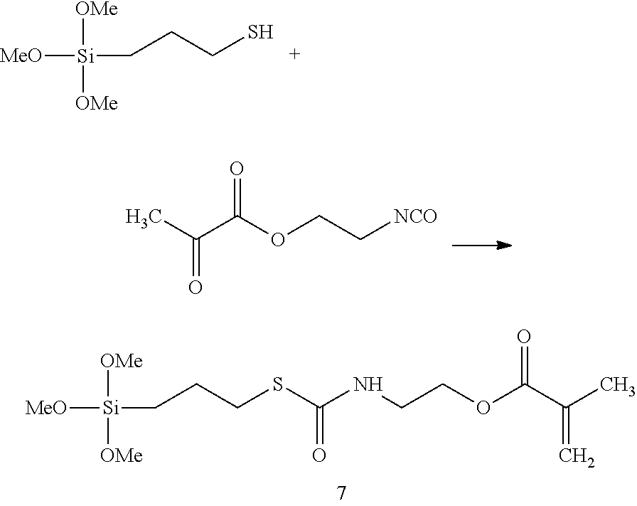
CC(C(OCC[NCO])=O)=O.[Si]([MeO])([OMe])([OMe])CCCSC(NCCOC(C(C)=C)=O)=O.[Si]([MeO])([OMe])([OMe])CCCS
